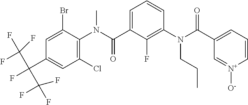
C1=C(Br)C(N(C(C2=CC=CC(N(C(C3=CC=C[N+]([O-])=C3)=O)CCC)=C2F)=O)C)=C(Cl)C=C1C(F)(C(F)(F)F)C(F)(F)F
